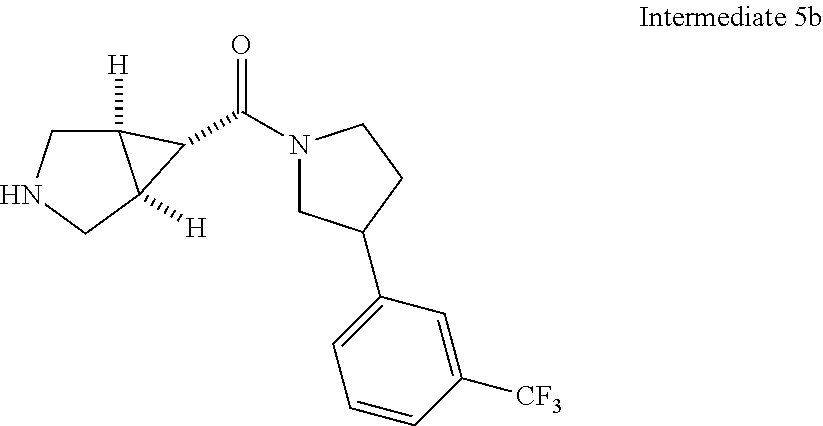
N1(C(=O)C2C3([H])CNCC32[H])CC(C2=CC=CC([CF3])=C2)CC1
